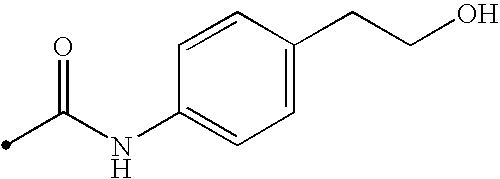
C1=C(CCO)C=CC(NC(=O)C)=C1
